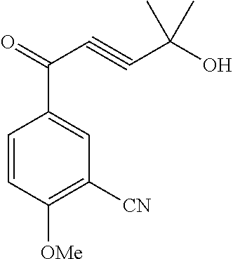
C1=CC([OMe])=C([CN])C=C1C(=O)C#CC(O)(C)C
